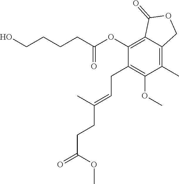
O(C)C1=C(CC=C(C)CCC(=O)OC)C(OC(CCCCO)=O)=C2C(=C1C)COC2=O
